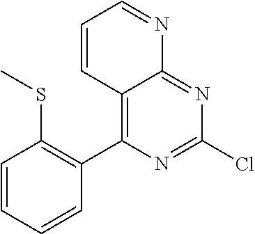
C1=CC=CC(C2=C3C(=NC(Cl)=N2)N=CC=C3)=C1SC
